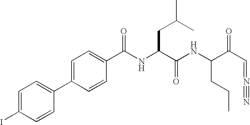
C1=C(I)C=CC(C2=CC=C(C(=O)NC(C(NC(C(C=N#N)=O)CCC)=O)CC(C)C)C=C2)=C1
